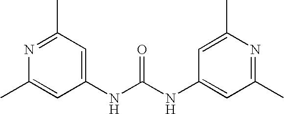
N1=C(C)C=C(NC(NC2=CC(C)=NC(C)=C2)=O)C=C1C
